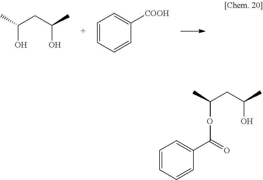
CC(CC(C)O)O.C1=CC=CC([COOH])=C1.CC(CC(C)O)OC(C1=CC=CC=C1)=O
